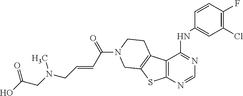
C1=CC(F)=C(Cl)C=C1NC1=NC=NC2=C1C1=C(S2)CN(C(C=CCN(CC(=O)O)C)=O)CC1
